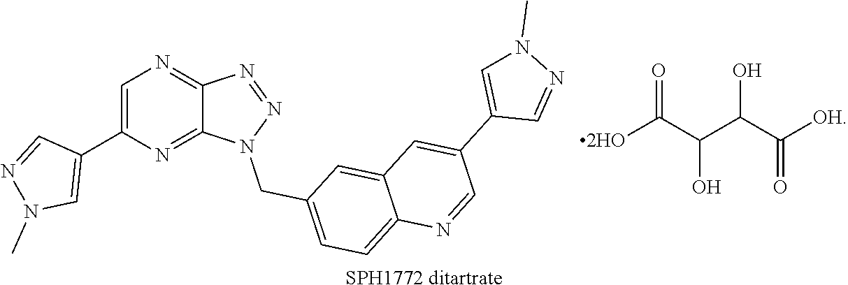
[SPH1772 ditartrate].C1=C(C2=CN(C)N=C2)N=C2C(=N1)N=NN2CC1=CC=C2C(=C1)C=C(C1=CN(C)N=C1)C=N2.[2HO]C(C(C(C([OH])=O)O)O)=O
